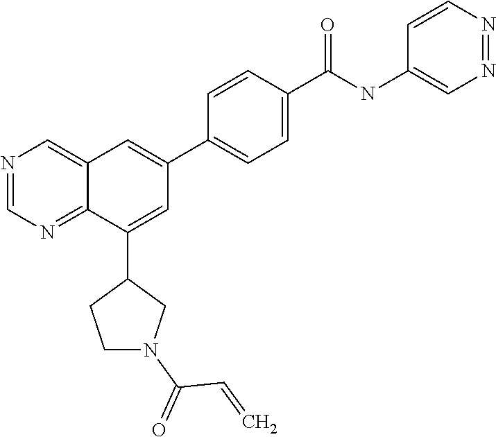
C1(C(NC2=CN=NC=C2)=O)=CC=C(C2=CC3=CN=CN=C3C(C3CCN(C(=O)C=C)C3)=C2)C=C1
